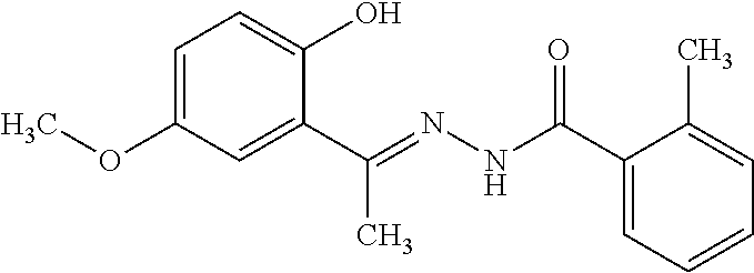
C1=C(OC)C=C(C(=NNC(C2=CC=CC=C2C)=O)C)C(O)=C1
